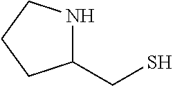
C1(CS)NCCC1
